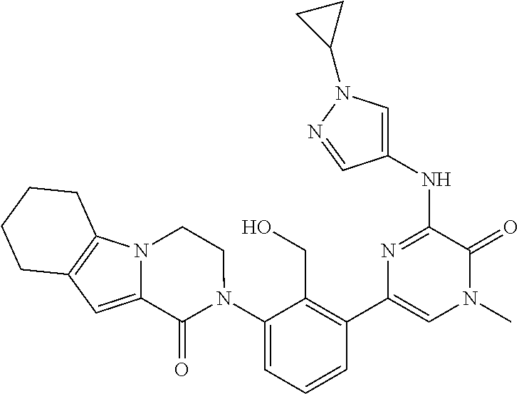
C1(NC2=NC(C3=C(CO)C(N4CCN5C(=CC6=C5CCCC6)C4=O)=CC=C3)=CN(C)C2=O)=CN(C2CC2)N=C1
